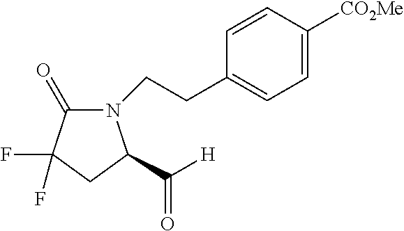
N1(CCC2=CC=C([CO2Me])C=C2)C(=O)C(F)(F)CC1C(=O)[H]
